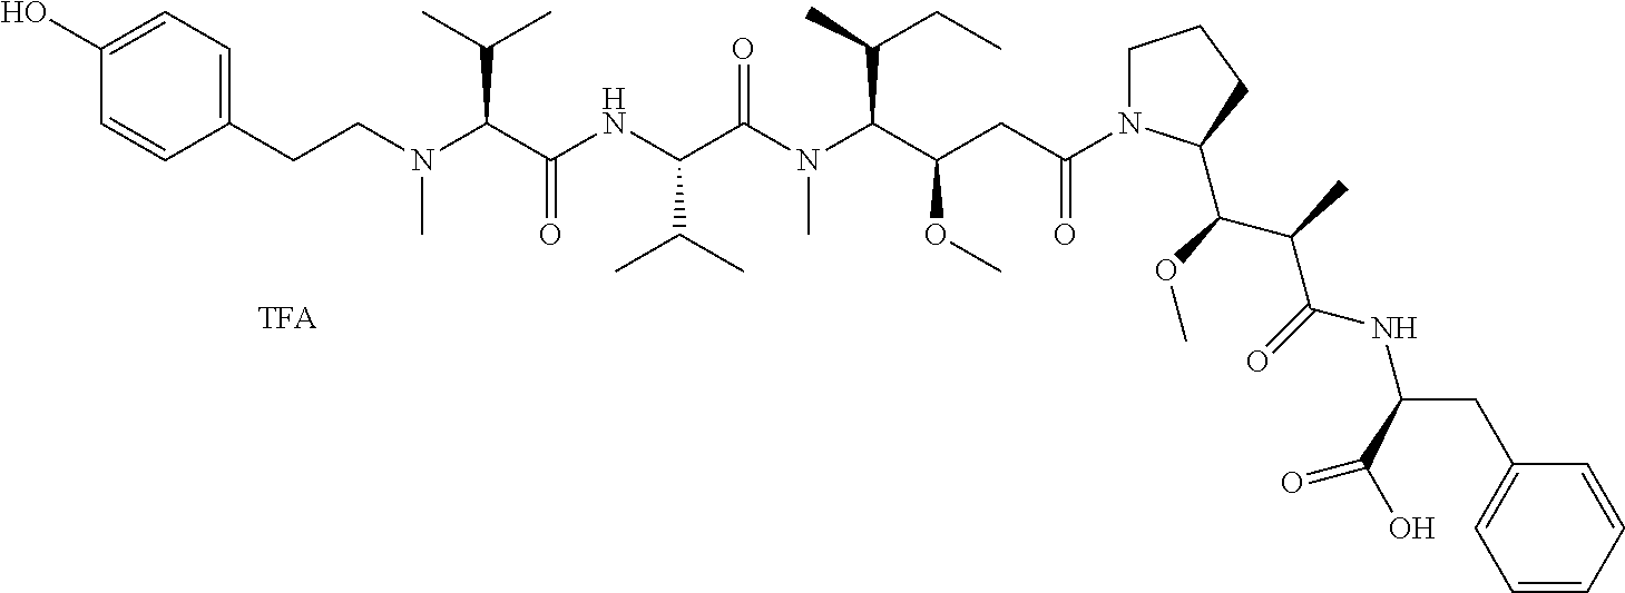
C1(O)=CC=C(CCN(C(C(NC(C(N(C(C(OC)CC(N2CCCC2C(OC)C(C)C(=O)NC(CC2=CC=CC=C2)C(=O)O)=O)C(CC)C)C)=O)C(C)C)=O)C(C)C)C)C=C1
